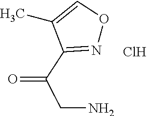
N1=C(C(CN)=O)C(C)=CO1.Cl
